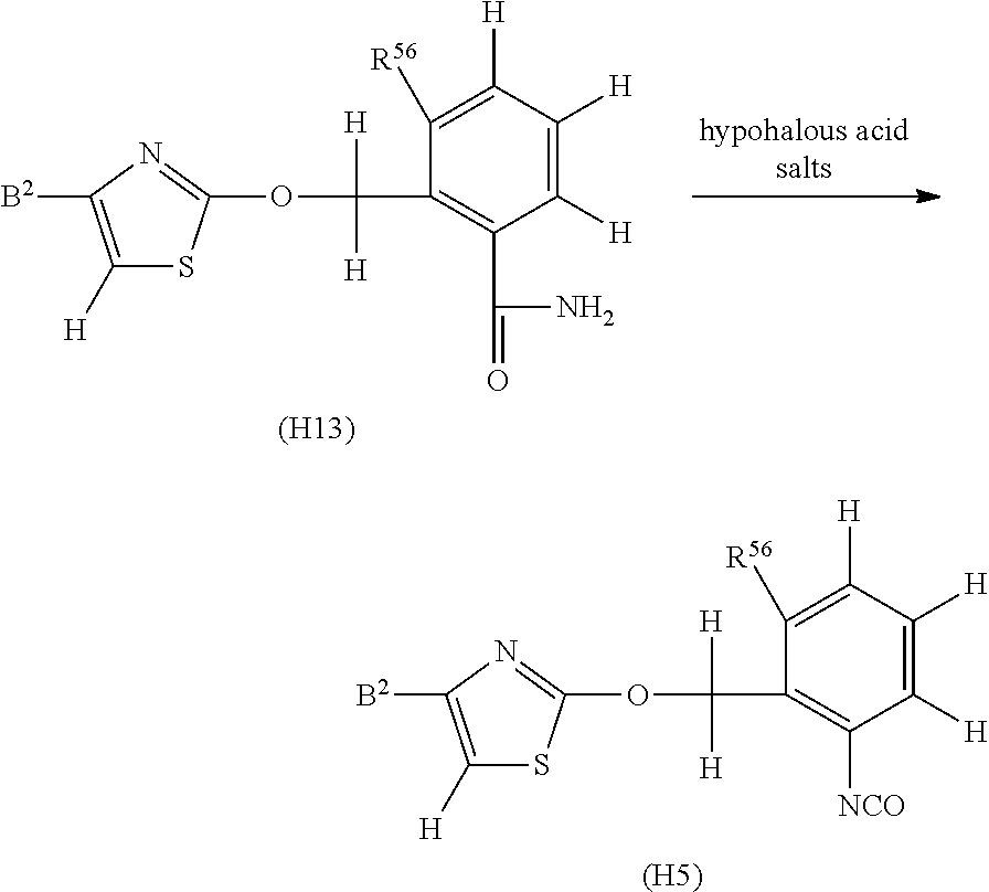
[B2]C1=C([H])SC(OC(C2=C(C(=O)N)C([H])=C([H])C([H])=C2[R56])([H])[H])=N1.[(H13)].[B2]C1=C([H])SC(OC(C2=C([NCO])C([H])=C([H])C([H])=C2[R56])([H])[H])=N1.[(H5)]
